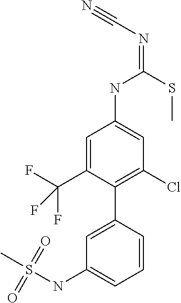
C1=C(C2=C(Cl)C=C(NC(SC)=NC#N)C=C2C(F)(F)F)C=CC=C1NS(C)(=O)=O
